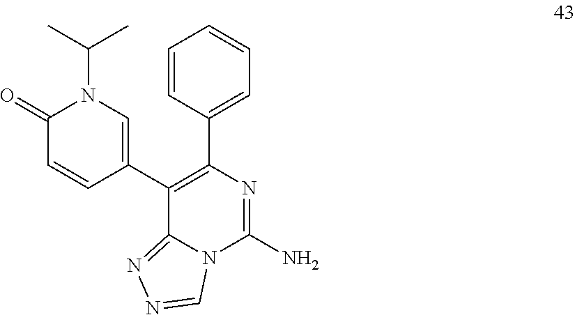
C12=NN=CN1C(N)=NC(C1=CC=CC=C1)=C2C1=CN(C(C)C)C(=O)C=C1
